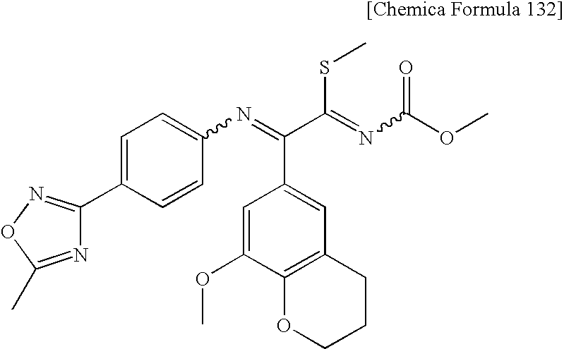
N1=C(C)ON=C1C1=CC=C(N=C(C2=CC3=C(C(OC)=C2)OCCC3)C(SC)=NC(=O)OC)C=C1
